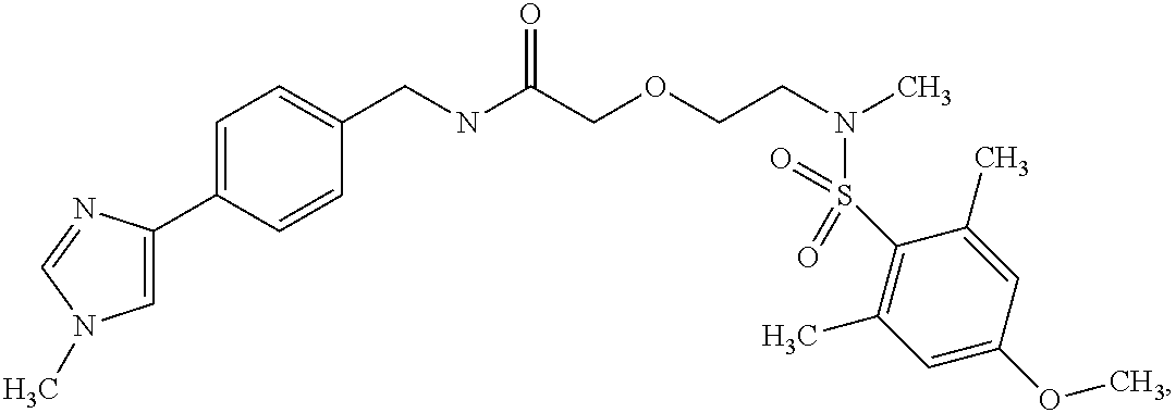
C1=C(C2=CN(C)C=N2)C=CC(CNC(COCCN(C)S(C2=C(C)C=C(OC)C=C2C)(=O)=O)=O)=C1
